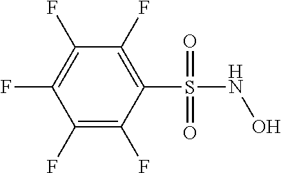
C1(F)=C(F)C(S(NO)(=O)=O)=C(F)C(F)=C1F
